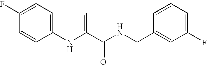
C12=C(NC(C(NCC3=CC(F)=CC=C3)=O)=C1)C=CC(F)=C2
